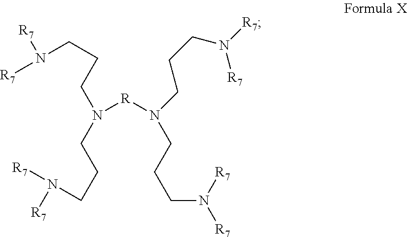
N([R]N(CCCN([R7])[R7])CCCN([R7])[R7])(CCCN([R7])[R7])CCCN([R7])[R7]
